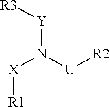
[X](N([Y][R3])[U][R2])[R1]
